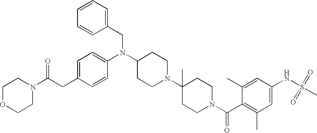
C(C1=CC=C(N(C2CCN(C3(C)CCN(C(C4=C(C)C=C(NS(C)(=O)=O)C=C4C)=O)CC3)CC2)CC2=CC=CC=C2)C=C1)C(N1CCOCC1)=O
